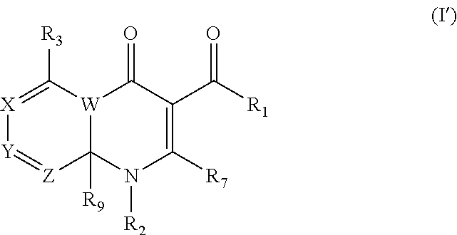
C12([R9])[W](C([R3])=[X][Y]=[Z]1)C(=O)C(C([R1])=O)=C([R7])N2[R2]
